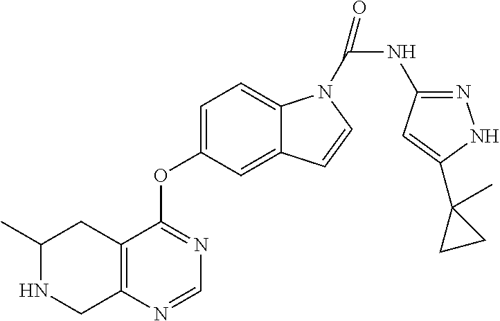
C1=C(OC2=NC=NC3=C2CC(C)NC3)C=C2C(=C1)N(C(=O)NC1=NNC(C3(C)CC3)=C1)C=C2
